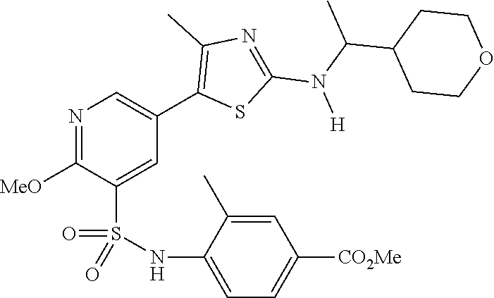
N1=C([MeO])C(S(NC2=CC=C([CO2Me])C=C2C)(=O)=O)=CC(C2=C(C)N=C(N(C(C)C3CCOCC3)[H])S2)=C1
